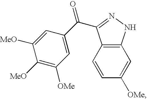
C12=C(C=CC([OMe])=C1)C(C(C1=CC([OMe])=C([MeO])C([MeO])=C1)=O)=NN2
